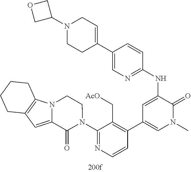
N1(C2COC2)CC=C(C2=CN=C(NC3=CC(C4=C(C[AcO])C(N5C(=O)C6=CC7=C(N6CC5)CCCC7)=NC=C4)=CN(C)C3=O)C=C2)CC1
